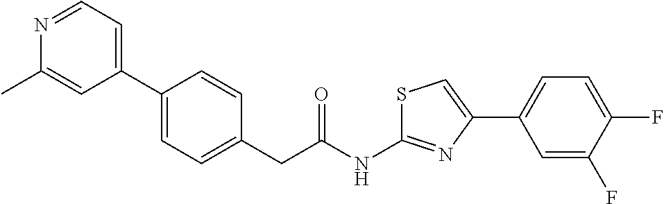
C1(C2=CC=C(CC(NC3=NC(C4=CC=C(F)C(F)=C4)=CS3)=O)C=C2)=CC=NC(C)=C1
